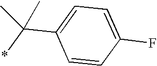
C1(C(*)(C)C)=CC=C(F)C=C1
